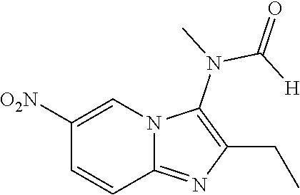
[O2N]C1=CN2C(=NC(CC)=C2N(C(=O)[H])C)C=C1
